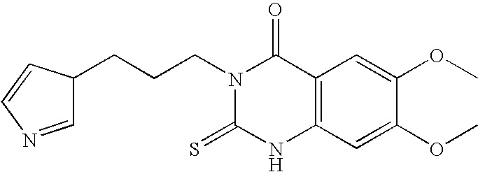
C1=NC=CC1CCCN1C(=S)NC2=C(C1=O)C=C(OC)C(OC)=C2
